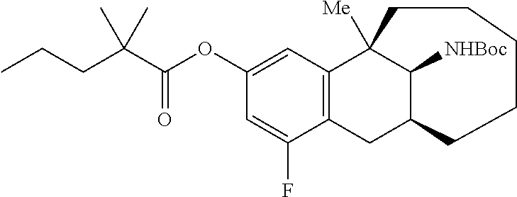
CCCC(C(OC1=CC2=C(CC3C([NHBoc])C2([Me])CCCCC3)C(F)=C1)=O)(C)C
